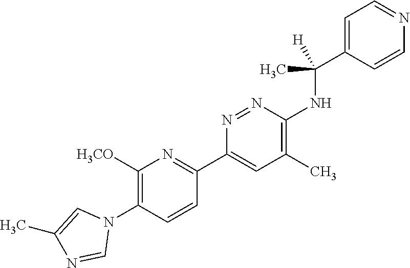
C1([H3CO])=C(N2C=C(C)N=C2)C=CC(C2=CC(C)=C(NC(C3=CC=NC=C3)([H])C)N=N2)=N1
